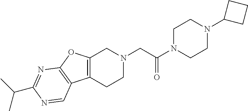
C1N(C(CN2CC3=C(CC2)C2=C(O3)N=C(C(C)C)N=C2)=O)CCN(C2CCC2)C1
